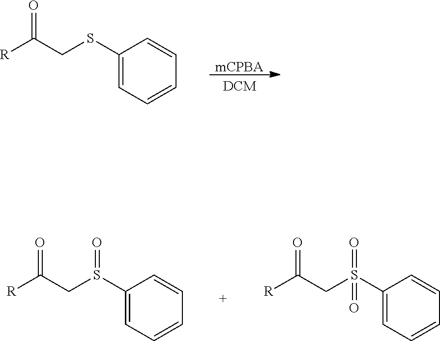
[mCPBA].[DCM].S(C1=CC=CC=C1)CC([R])=O.S(C1=CC=CC=C1)(CC([R])=O)=O.S(C1=CC=CC=C1)(CC([R])=O)(=O)=O
